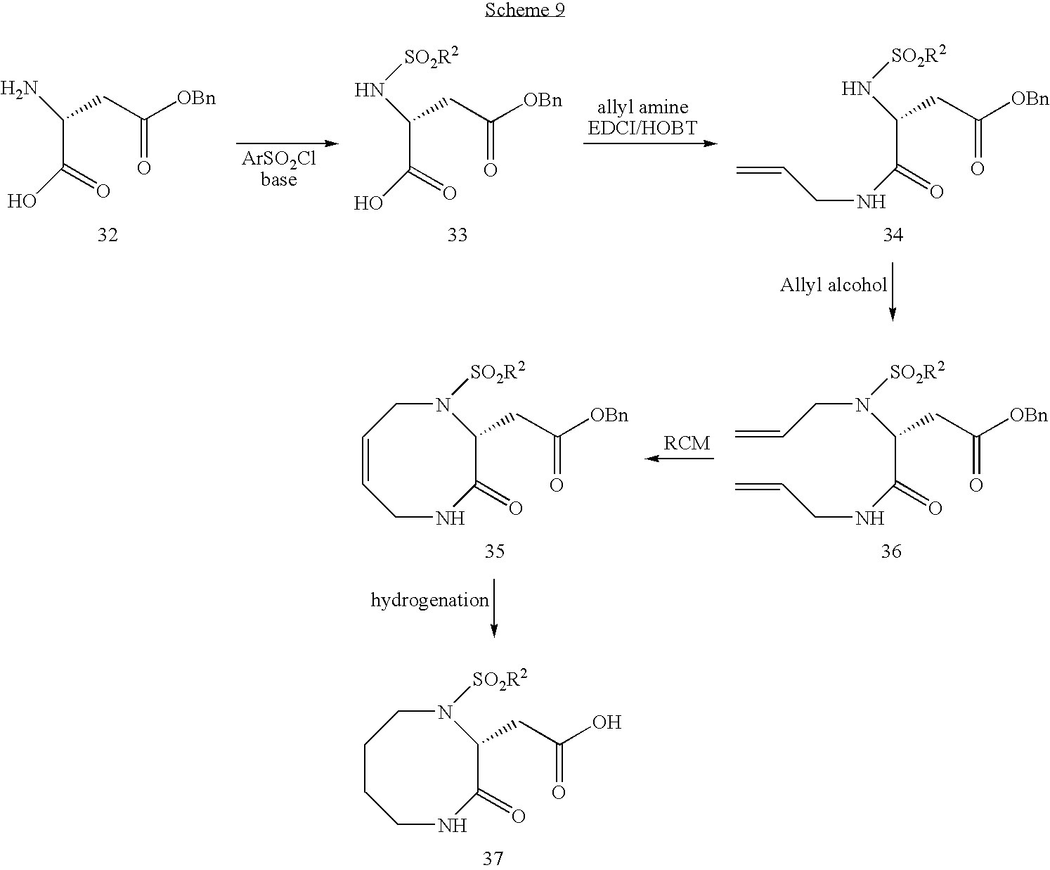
C(C(=O)NCC=C)(CC([OBn])=O)N[SO2R2].C(C(=O)O)(N)CC([OBn])=O.C(C(=O)O)(N[SO2R2])CC([OBn])=O.C(C(=O)NCC=C)(CC([OBn])=O)N([SO2R2])CC=C.C1(CC([OBn])=O)C(=O)NCC=CCN1[SO2R2].C1(CC(O)=O)C(=O)NCCCCN1[SO2R2]
